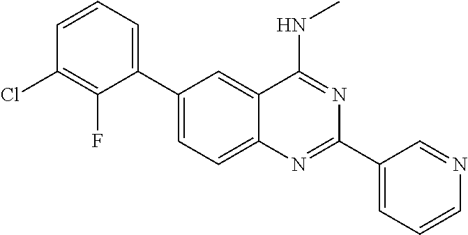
C1(C2=CC=CC(Cl)=C2F)=CC=C2C(=C1)C(NC)=NC(C1=CC=CN=C1)=N2
